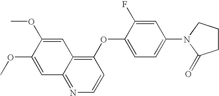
C1(OC2=CC=C(N3C(=O)CCC3)C=C2F)=C2C(=NC=C1)C=C(OC)C(OC)=C2
